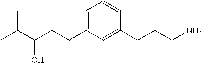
C1(CCC(O)C(C)C)=CC=CC(CCCN)=C1
